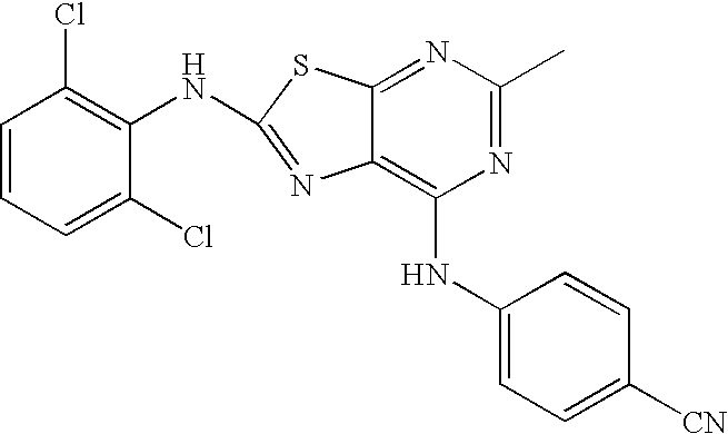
N1=C(C)N=C2C(=C1NC1=CC=C([CN])C=C1)N=C(NC1=C(Cl)C=CC=C1Cl)S2
